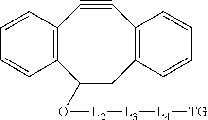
C12=C(C(O[L2][L3][L4][TG])CC3=C(C#C1)C=CC=C3)C=CC=C2
